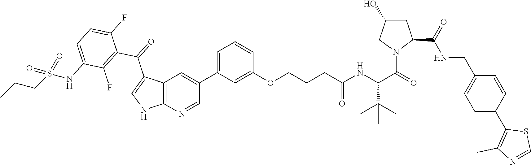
C12=C(C=C(C3=CC=CC(OCCCC(NC(C(=O)N4C(C(NCC5=CC=C(C6=C(C)N=CS6)C=C5)=O)CC(O)C4)C(C)(C)C)=O)=C3)C=N1)C(C(=O)C1=C(F)C(NS(CCC)(=O)=O)=CC=C1F)=CN2
